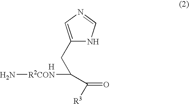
C1(CC([R2CON]N)C([R3])=O)=CN=CN1.[H]
